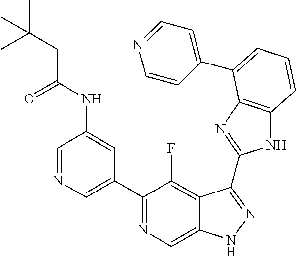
C1=NC=C(C2=NC=C3C(=C2F)C(C2=NC4=C(N2)C=CC=C4C2=CC=NC=C2)=NN3)C=C1NC(CC(C)(C)C)=O
